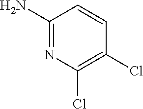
C1(N)=NC(Cl)=C(Cl)C=C1
